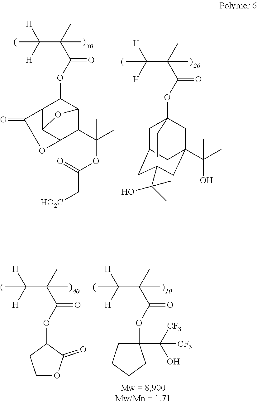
CC([H])([H])C(C)(C(OC1C2C3C(C(C(C)(C)OC(=O)C[HO2C])C1O3)OC2=O)=O)C.CC([H])([H])C(C)(C(OC12CC3CC(C(C)(O)C)(CC(C(C)(C)O)(C1)C3)C2)=O)C.CC([H])([H])C(C)(C(OC1CCOC1=O)=O)C.CC([H])([H])C(C)(C(OC1(C([CF3])(O)[CF3])CCCC1)=O)C
